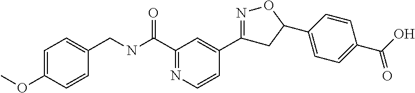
C1=C(OC)C=CC(CNC(C2=NC=CC(C3=NOC(C4=CC=C(C(O)=O)C=C4)C3)=C2)=O)=C1
